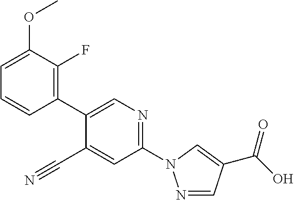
C1=CC(C2=CN=C(N3N=CC(C(=O)O)=C3)C=C2C#N)=C(F)C(OC)=C1
